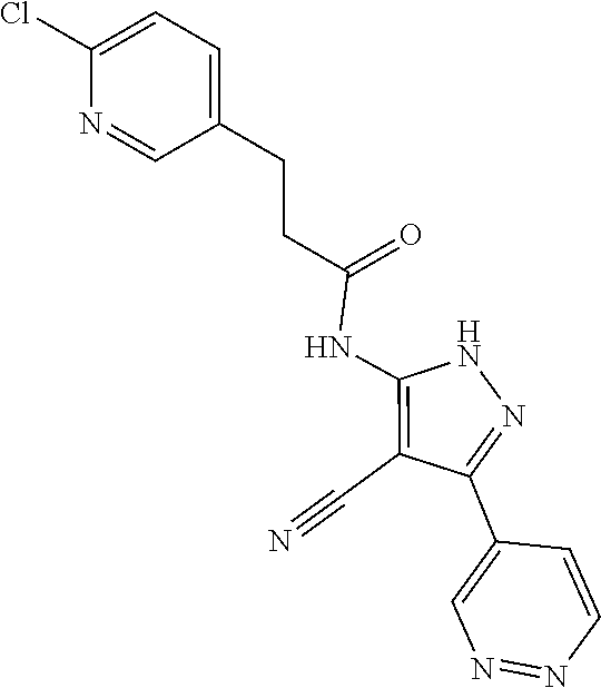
N1C(NC(CCC2=CC=C(Cl)N=C2)=O)=C(C#N)C(C2=CN=NC=C2)=N1
